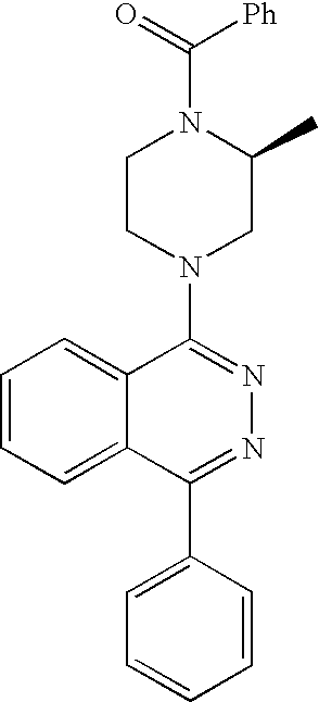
[Ph]C(=O)N1CCN(C2=NN=C(C3=CC=CC=C3)C3=CC=CC=C23)CC1C
